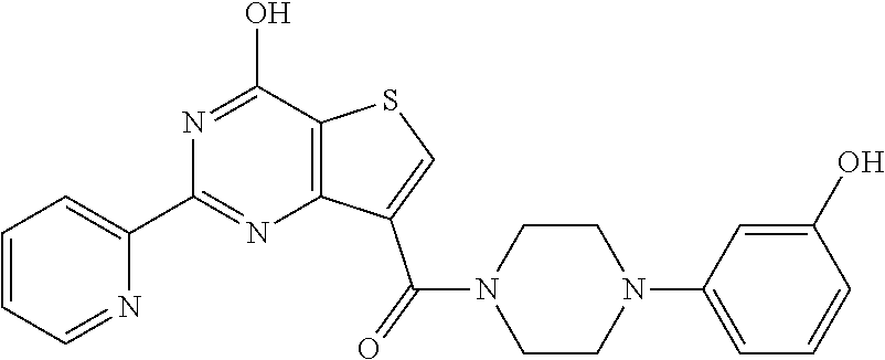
C1(C2=NC3=C(C(O)=N2)SC=C3C(N2CCN(C3=CC=CC(O)=C3)CC2)=O)=CC=CC=N1
